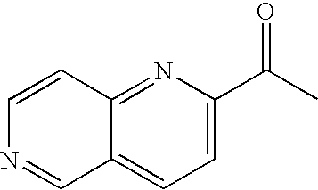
C12=NC(C(C)=O)=CC=C1C=NC=C2
